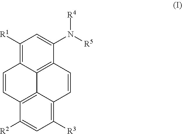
C1([R1])=C2C3=C(C(N([R5])[R4])=C1)C=CC1=C([R3])C=C([R2])C(=C31)C=C2
